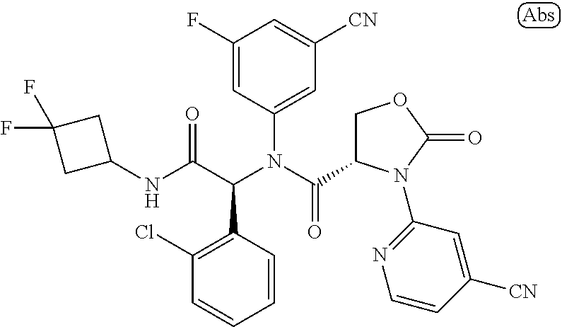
C1(F)=CC(N(C(=O)C2COC(=O)N2C2=NC=CC([CN])=C2)C(C(NC2CC(F)(F)C2)=O)C2=C(Cl)C=CC=C2)=CC([CN])=C1
